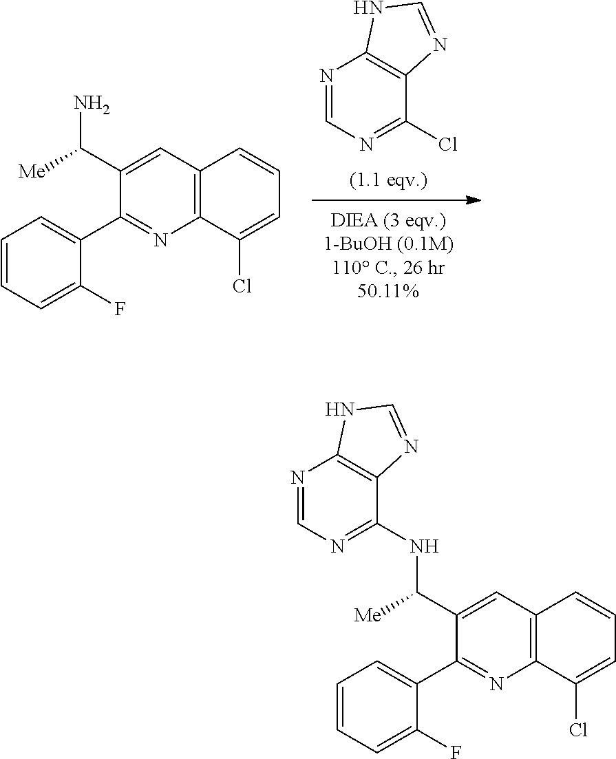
C1=CC=C(F)C(C2=NC3=C(C=C2C(N)[Me])C=CC=C3Cl)=C1.N1=CN=C(Cl)C2=C1NC=N2.C1=CC=C(F)C(C2=NC3=C(C=C2C(NC2=NC=NC4=C2N=CN4)[Me])C=CC=C3Cl)=C1
